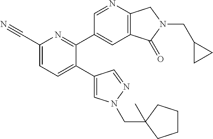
C1(C#N)=CC=C(C2=CN(CC3(C)CCCC3)N=C2)C(C2=CC3=C(N=C2)CN(CC2CC2)C3=O)=N1
